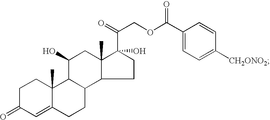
C1C(=O)C=C2C(C)(C1)C1C(CC2)C2C(C)(CC1O)C(C(COC(C1=CC=C([CH2ONO2])C=C1)=O)=O)(O)CC2
